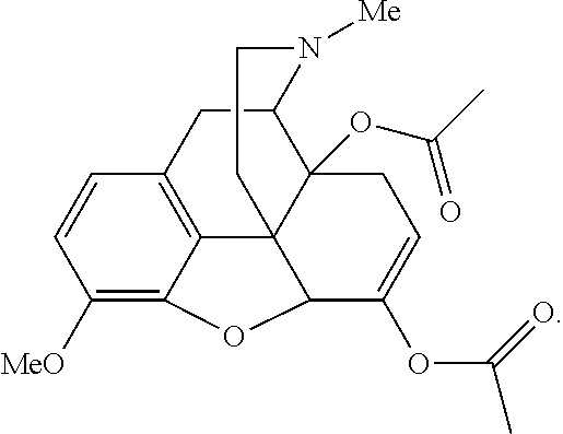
C12=C3CC4C5(OC(C)=O)C1(C(C(OC(C)=O)=CC5)OC2=C([MeO])C=C3)CCN4[Me]
